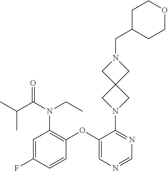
C1(OC2=C(N(C(C(C)C)=O)CC)C=C(F)C=C2)=CN=CN=C1N1CC2(C1)CN(CC1CCOCC1)C2
